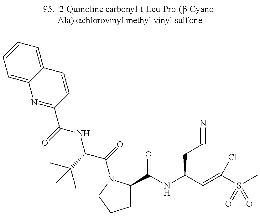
N1=C(C(=O)NC(C(=O)N2C(C(NC(C=C(S(=O)(C)=O)Cl)CC#N)=O)CCC2)C(C)(C)C)C=CC2=CC=CC=C12
